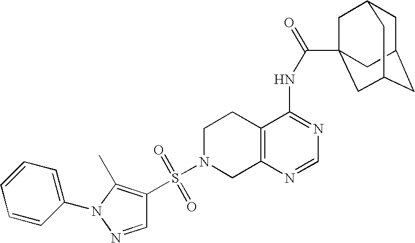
C1N(S(=O)(=O)C2=C(C)N(C3=CC=CC=C3)N=C2)CC2=C(C1)C(NC(=O)C13CC4CC(CC(C1)C4)C3)=NC=N2
